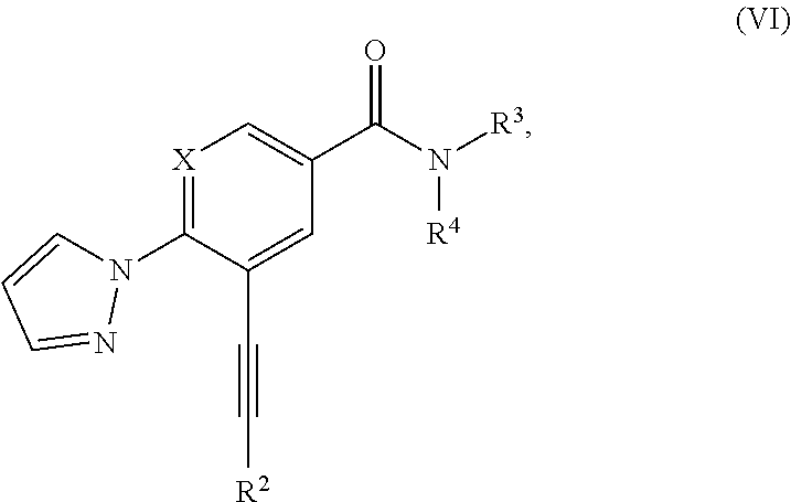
[X]1=C(N2C=CC=N2)C(C#C[R2])=CC(C(N([R3])[R4])=O)=C1
